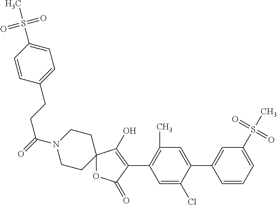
C12(OC(=O)C(C3=C(C)C=C(C4=CC(S(C)(=O)=O)=CC=C4)C(Cl)=C3)=C1O)CCN(C(CCC1=CC=C(S(C)(=O)=O)C=C1)=O)CC2
